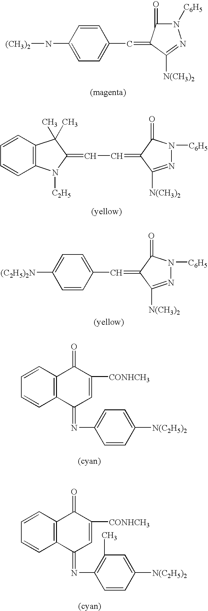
N1([C6H5])C(=O)C(=CC2=CC=C(N[(CH3)2])C=C2)C([N(CH3)2])=N1.C1=CC=CC2=C1C(C)(C)C(=CC=C1C(=O)N([C6H5])N=C1[N(CH3)2])N2[C2H5].N1=C([N(CH3)2])C(=CC2=CC=C([(C2H5)2N])C=C2)C(=O)N1[C6H5].C1=CC=CC2=C1C(=O)C([CONHCH3])=CC2=NC1=CC=C([N(C2H5)2])C=C1.C1=CC=CC2=C1C(=O)C([CONHCH3])=CC2=NC1=C(C)C=C([N(C2H5)2])C=C1
